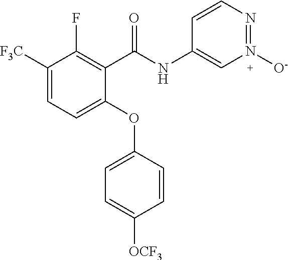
C1(C(NC2=CN([O-])=NC=C2)=O)=C(F)C([F3C])=CC=C1OC1=CC=C([OCF3])C=C1
